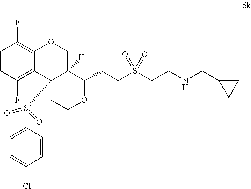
C1=CC(F)=C2C(=C1F)OCC1([H])C2(S(C2=CC=C(Cl)C=C2)(=O)=O)CCOC1CCS(CCNCC1CC1)(=O)=O
